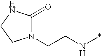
C(N*)CN1C(=O)NCC1
